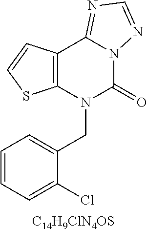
C12=C(N(CC3=CC=CC=C3Cl)C(=O)N3C1=NC=N3)SC=C2.[C14H9ClN4OS]
